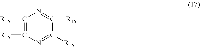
N1=C([R15])C([R15])=NC([R15])=C1[R15]
